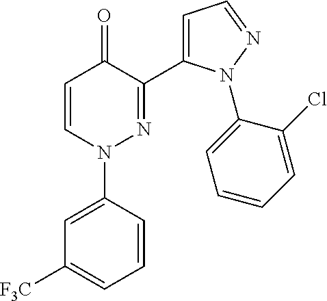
C1=C(N2N=C(C3=CC=NN3C3=CC=CC=C3Cl)C(=O)C=C2)C=CC=C1[F3C]
